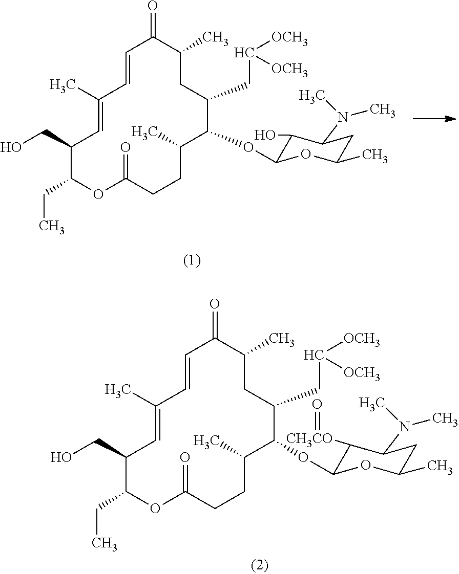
C1(CC)C(CO)C=C(C)C=CC(=O)C(C)CC(CC([OCH3])[OCH3])C(OC2C(O)C(N(C)C)CC(C)O2)C(C)CCC(=O)O1.C1(CC)C(CO)C=C(C)C=CC(=O)C(C)CC(CC([OCH3])[OCH3])C(OC2C([CH3CO]=O)C(N(C)C)CC(C)O2)C(C)CCC(=O)O1
